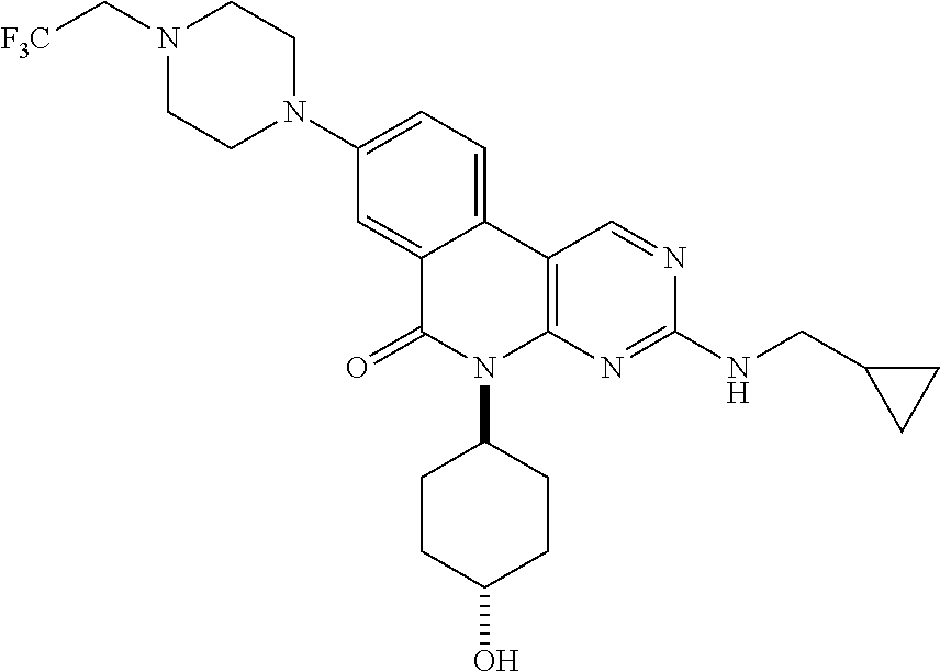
N1(C[F3C])CCN(C2=CC=C3C(=C2)C(=O)N(C2CCC(O)CC2)C2=C3C=NC(NCC3CC3)=N2)CC1
